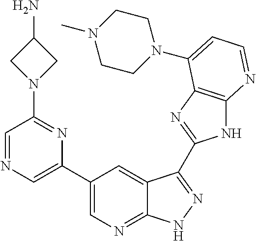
C1(C2=CN=CC(N3CC(N)C3)=N2)=CN=C2C(=C1)C(C1=NC3=C(N1)N=CC=C3N1CCN(C)CC1)=NN2
